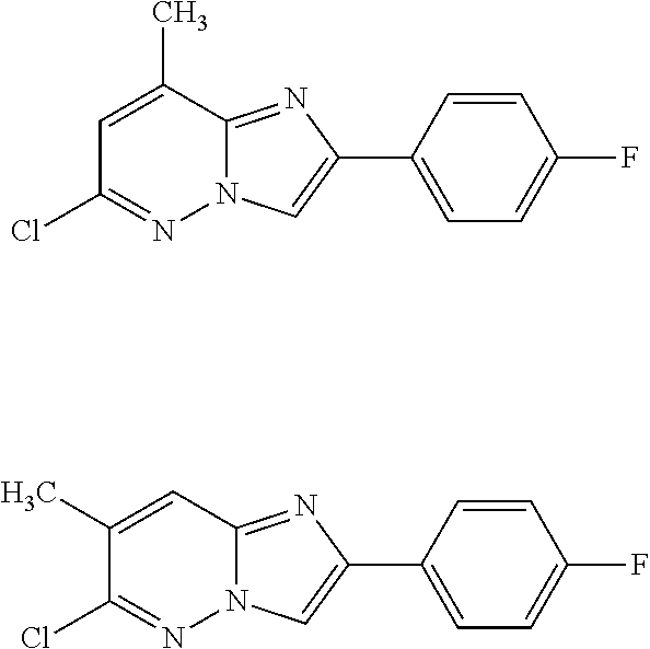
C1=C(C)C2=NC(C3=CC=C(F)C=C3)=CN2N=C1Cl.C1(C)=CC2=NC(C3=CC=C(F)C=C3)=CN2N=C1Cl
